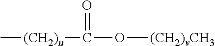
[(CH2)u](C(O[(CH2)vCH3])=O)C
